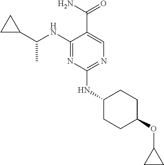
C1(NC(C)C2CC2)=NC(NC2CCC(OC3CC3)CC2)=NC=C1C(=O)N
